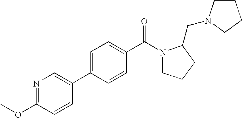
N1=C(OC)C=CC(C2=CC=C(C(N3CCCC3CN3CCCC3)=O)C=C2)=C1
